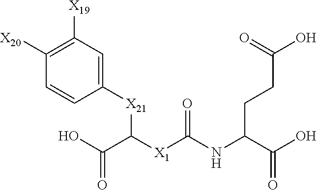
C1([X21]C([X1]C(NC(C(O)=O)CCC(=O)O)=O)C(=O)O)=CC([X19])=C([X20])C=C1
